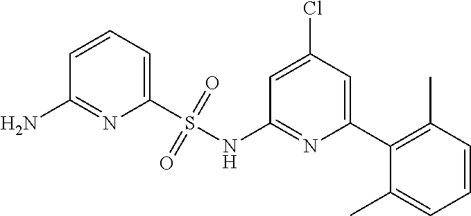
C1(S(NC2=NC(C3=C(C)C=CC=C3C)=CC(Cl)=C2)(=O)=O)=CC=CC(N)=N1
